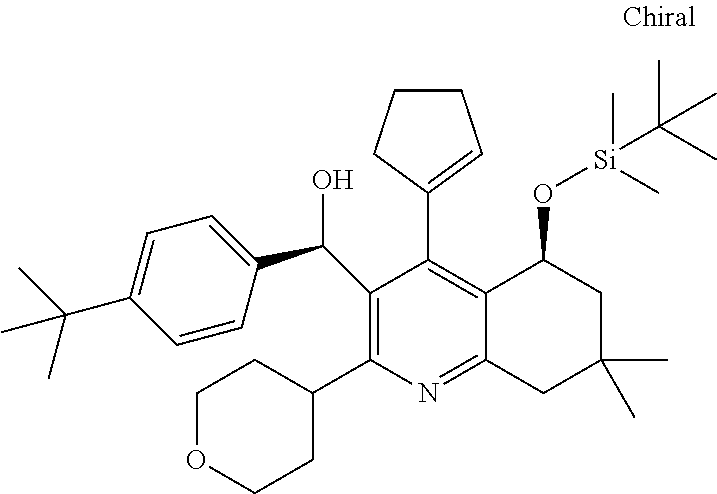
C1(C(C2=CC=C(C(C)(C)C)C=C2)O)=C(C2CCOCC2)N=C2C(=C1C1=CCCC1)C(O[Si](C)(C)C(C)(C)C)CC(C)(C)C2
